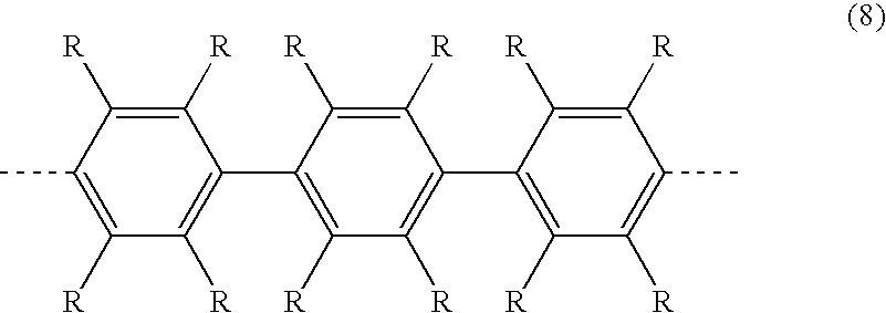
C1(C)=C([R])C([R])=C(C2=C([R])C([R])=C(C3=C([R])C([R])=C(C)C([R])=C3[R])C([R])=C2[R])C([R])=C1[R]
